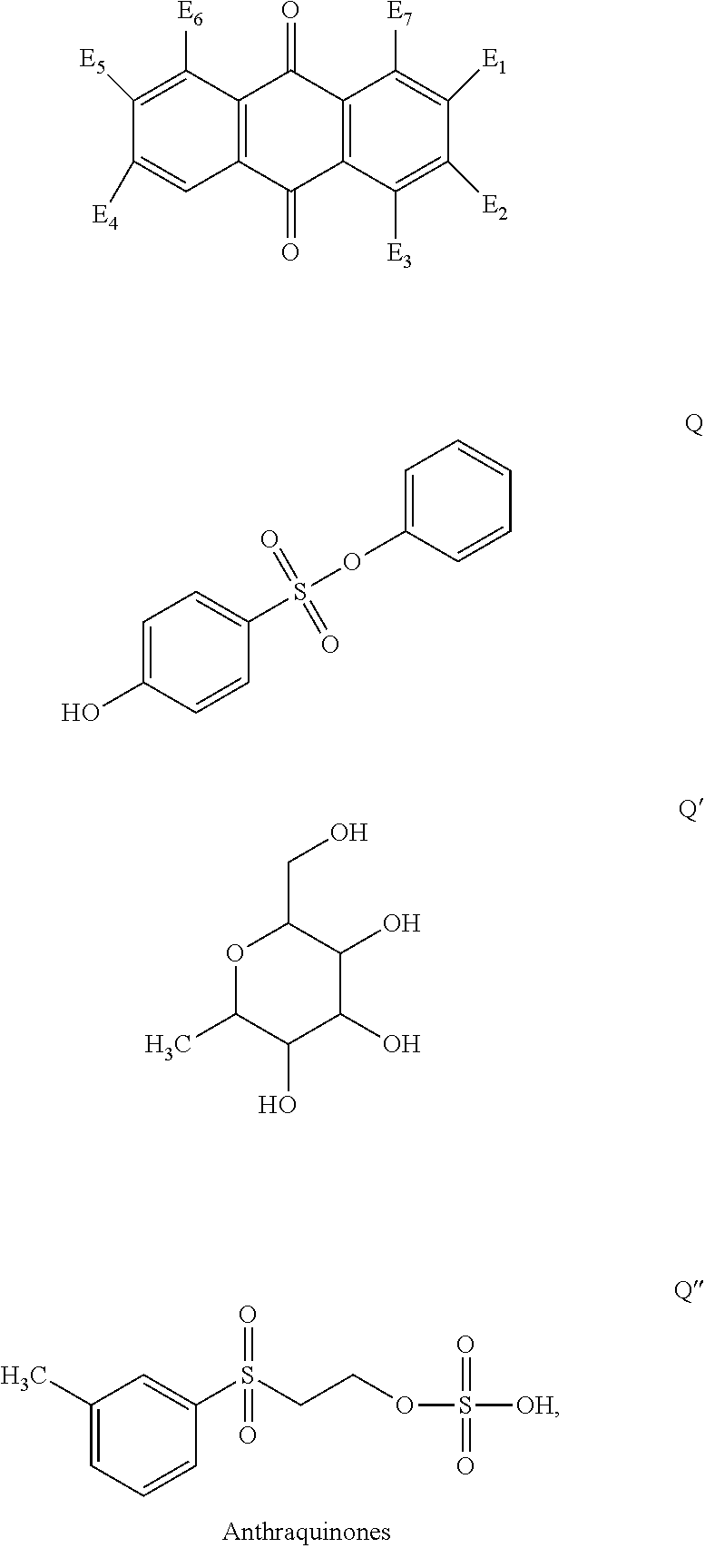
O1C(C)C(O)C(O)C(O)C1CO.C1=C(O)C=CC(S(=O)(=O)OC2=CC=CC=C2)=C1.C1(C)=CC=CC(S(CCOS(=O)(=O)[OH])(=O)=O)=C1.C12=C(C([E3])=C([E2])C([E1])=C1[E7])C(=O)C1=C(C2=O)C([E6])=C([E5])C([E4])=C1
